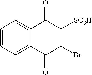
C1=CC=C2C(=C1)C(=O)C([SO3H])=C(Br)C2=O
